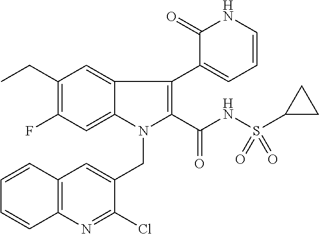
C1(CC)=C(F)C=C2C(=C1)C(C1=CC=CNC1=O)=C(C(NS(=O)(C1CC1)=O)=O)N2CC1=CC2=C(N=C1Cl)C=CC=C2
